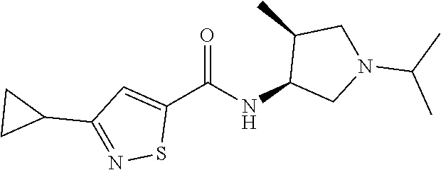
C1(C(NC2CN(C(C)C)CC2C)=O)=CC(C2CC2)=NS1
